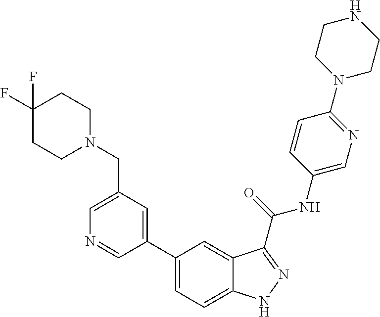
C1(CN2CCC(F)(F)CC2)=CN=CC(C2=CC=C3C(=C2)C(C(NC2=CN=C(N4CCNCC4)C=C2)=O)=NN3)=C1
